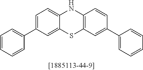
C1=C(C2=CC=CC=C2)C=C2C(=C1)NC1=C(S2)C=C(C2=CC=CC=C2)C=C1
